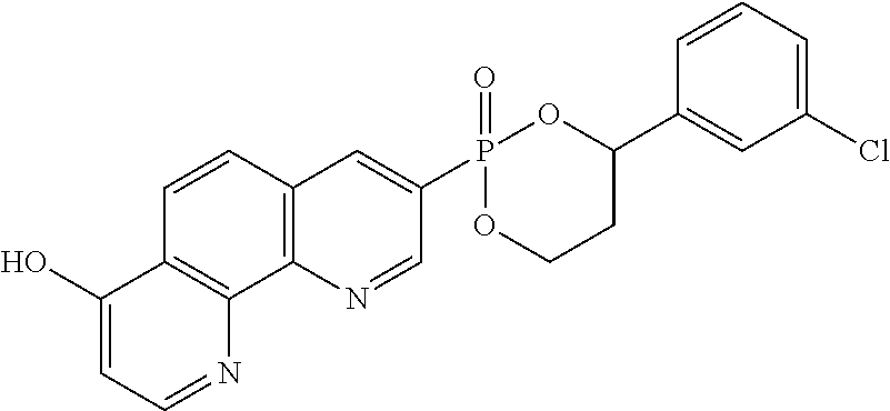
C1=CC2=C(C3=C1C=C(P1(=O)OCCC(C4=CC(Cl)=CC=C4)O1)C=N3)N=CC=C2O
